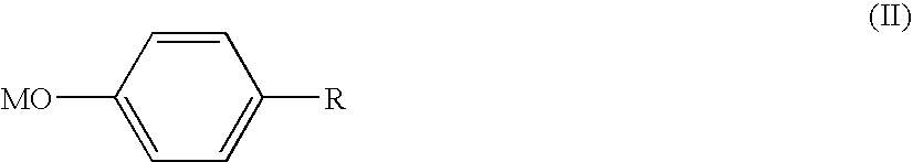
C1=CC([MO])=CC=C1[R]
